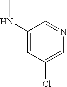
C1(NC)=CC(Cl)=CN=C1
